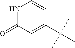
CC(C)(C)C1=CC(=O)NC=C1
